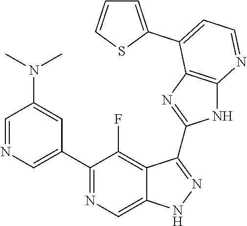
C1=NC=C(C2=NC=C3C(=C2F)C(C2=NC4=C(N2)N=CC=C4C2=CC=CS2)=NN3)C=C1N(C)C
